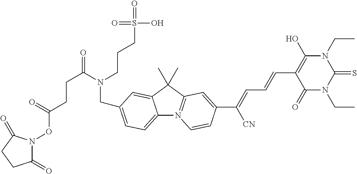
C12=CC=C(CN(C(CCC(ON3C(=O)CCC3=O)=O)=O)CCCS(O)(=O)=O)C=C1C(C)(C)C1=N2C=CC(C(=CC=CC2=C(O)N(CC)C(=S)N(CC)C2=O)[CN])=C1
